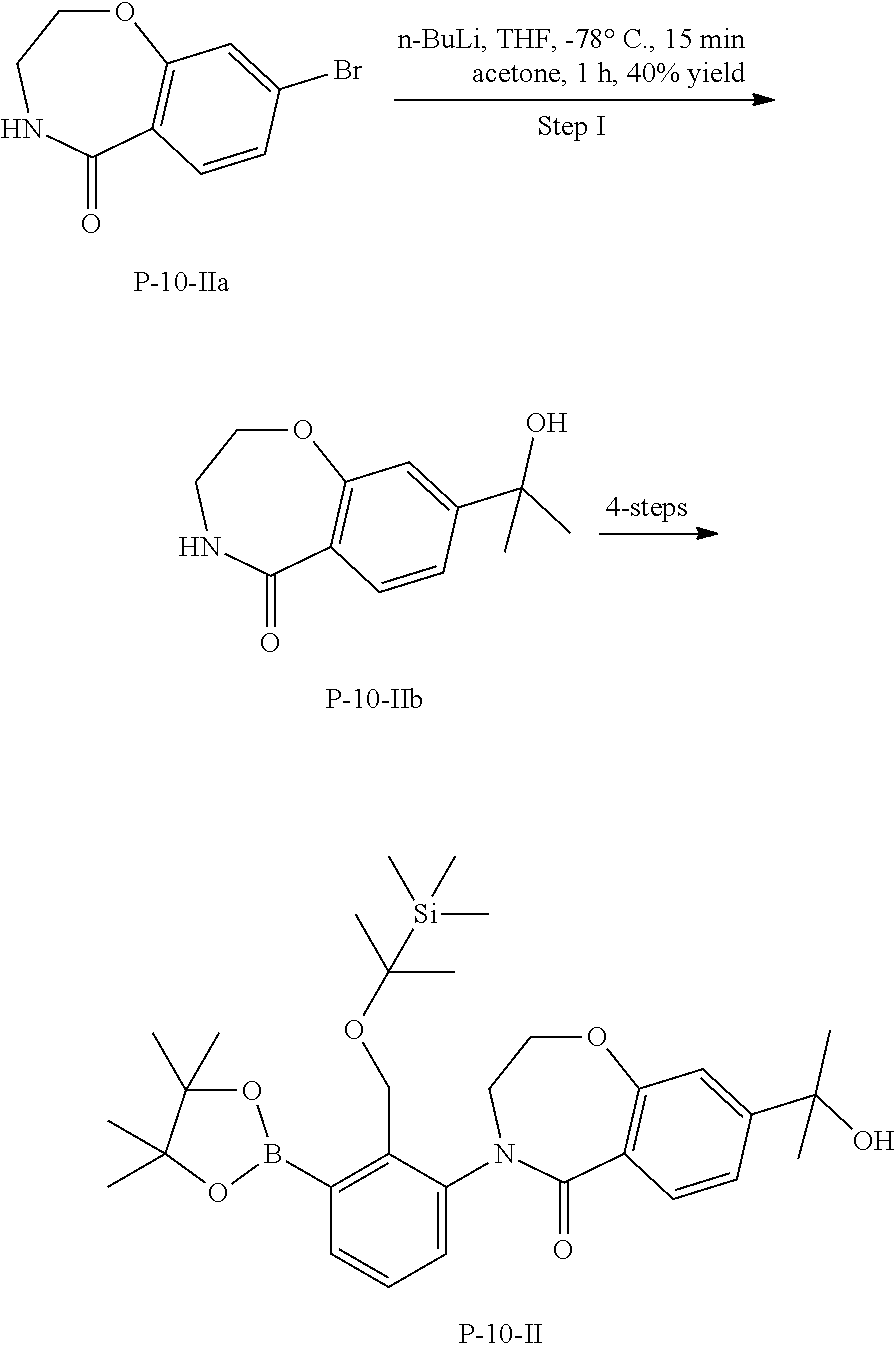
O1CCNC(=O)C2=C1C=C(Br)C=C2.O1CCNC(=O)C2=C1C=C(C(O)(C)C)C=C2.C1=C(N2CCOC3=C(C2=O)C=CC(C(C)(O)C)=C3)C(COC(C)(C)[Si](C)(C)C)=C(B2OC(C)(C)C(C)(C)O2)C=C1
